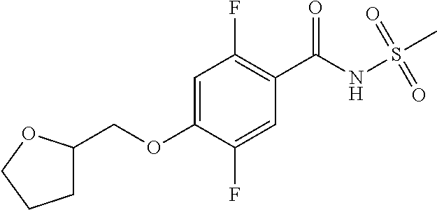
C1=C(OCC2CCCO2)C(F)=CC(C(NS(C)(=O)=O)=O)=C1F
